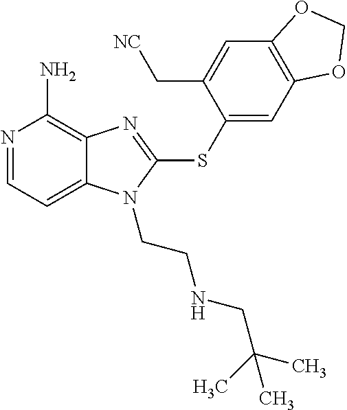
N1=CC=C2C(=C1N)N=C(SC1=CC3=C(C=C1C[NC])OCO3)N2CCNCC(C)(C)C
